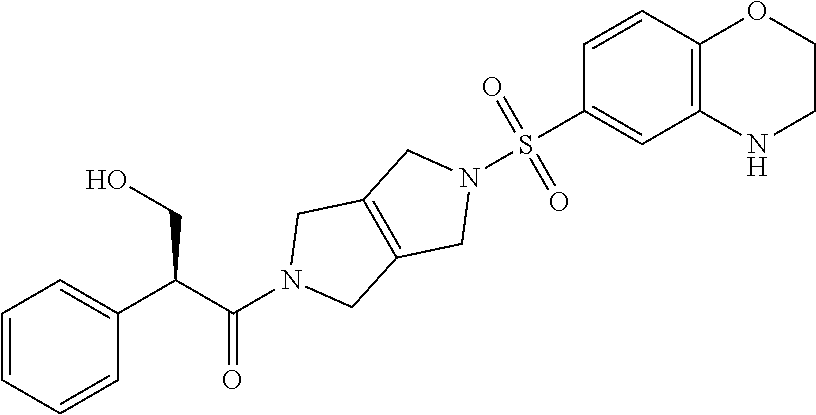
C(C(N1CC2=C(C1)CN(S(C1=CC3=C(C=C1)OCCN3)(=O)=O)C2)=O)(CO)C1=CC=CC=C1
